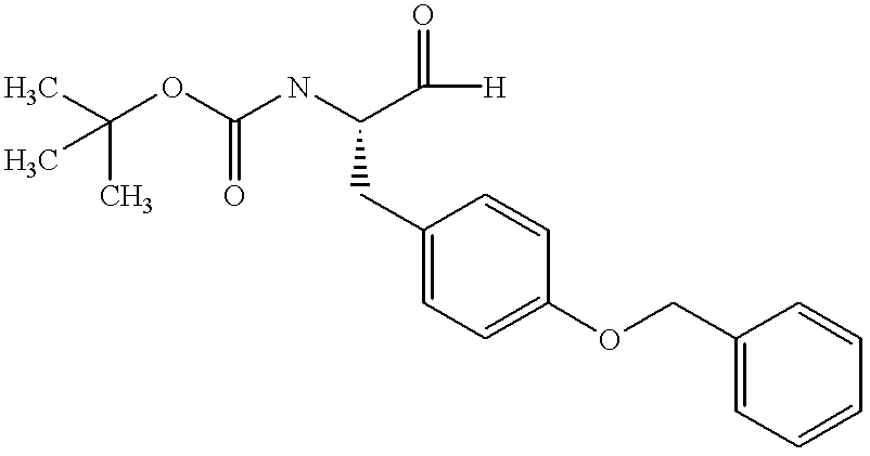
C(OC(NC(C(=O)[H])CC1=CC=C(OCC2=CC=CC=C2)C=C1)=O)(C)(C)C
